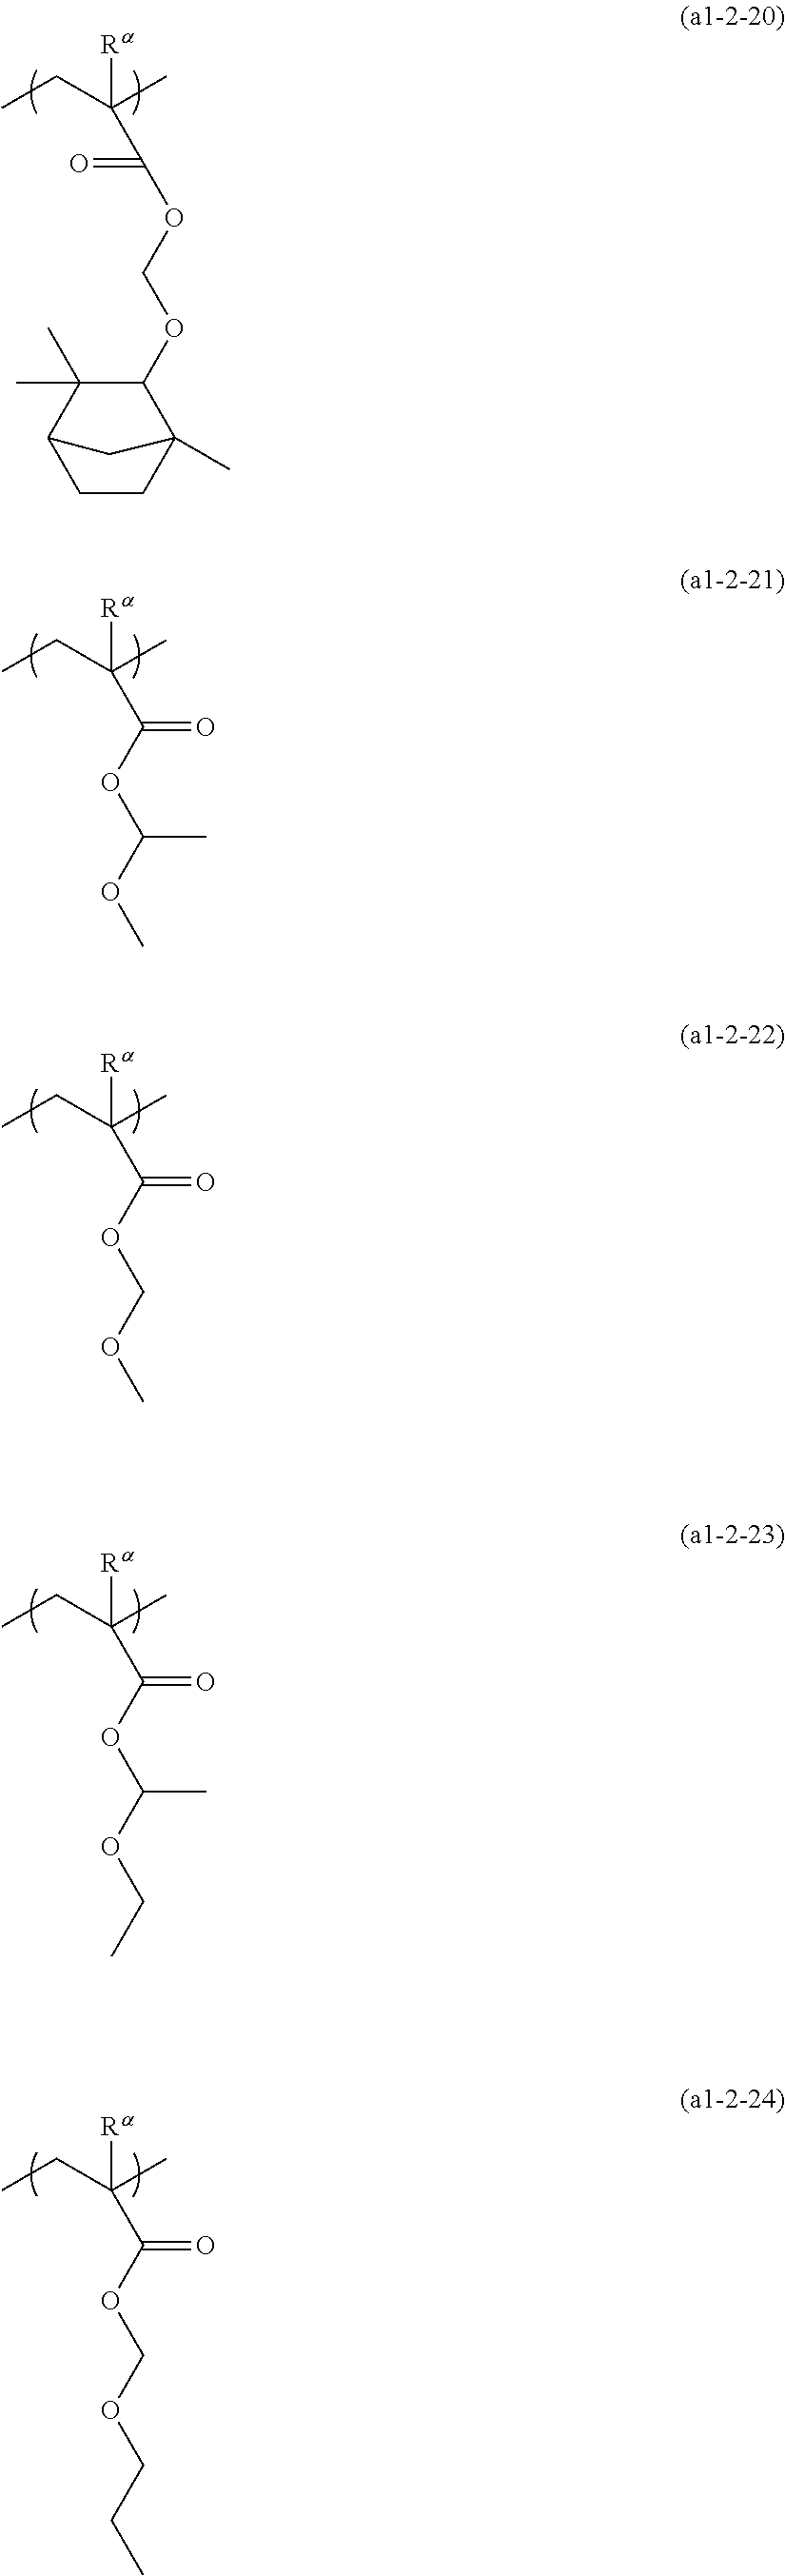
O=C(OCOC1C2(C)CCC(C1(C)C)C2)C([Ra])(C)CC.C([Ra])(C)(CC)C(=O)OC(C)OC.C([Ra])(C)(CC)C(=O)OCOC.C([Ra])(C)(CC)C(=O)OC(OCC)C.C([Ra])(C)(CC)C(=O)OCOCCC
